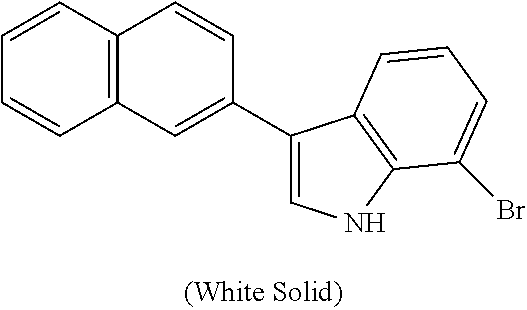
C1=CC2=C(C=C1)C=C(C1=CNC3=C1C=CC=C3Br)C=C2
